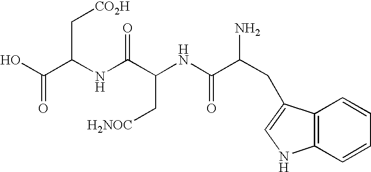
C12=C(C=CC=C1)NC=C2CC(C(NC(C(NC(C(O)=O)C[CO2H])=O)C[H2NOC])=O)N
